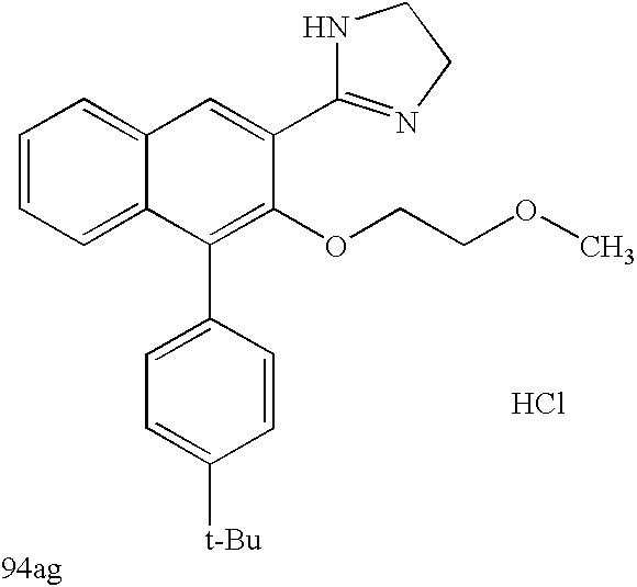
C1=C(C2=NCCN2)C(OCCOC)=C(C2=CC=C([t-Bu])C=C2)C2=CC=CC=C12.Cl
